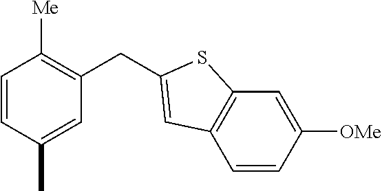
C1=CC(C)=CC(CC2=CC3=C(C=C([OMe])C=C3)S2)=C1[Me]
